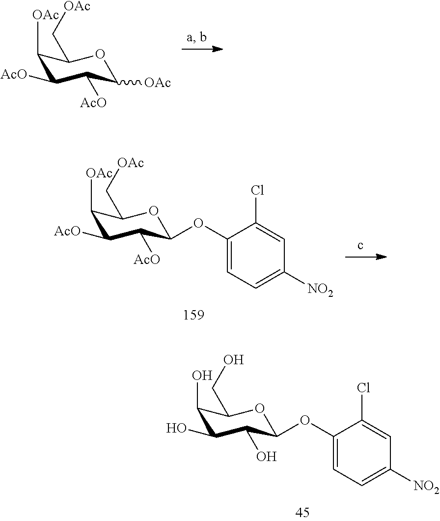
C1([OAc])C([AcO])C([AcO])C([OAc])OC1C[OAc].C1(O)C(O)C(O)C(OC2=CC=C([NO2])C=C2Cl)OC1CO.C1([OAc])C([AcO])C([AcO])C(OC2=CC=C([NO2])C=C2Cl)OC1C[OAc]
